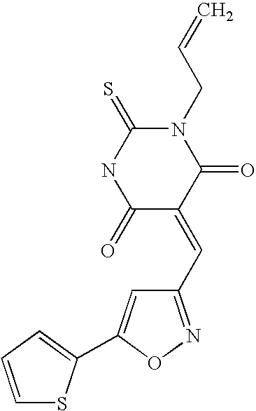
N1(CC=C)C(=S)NC(=O)C(=CC2=NOC(C3=CC=CS3)=C2)C1=O
